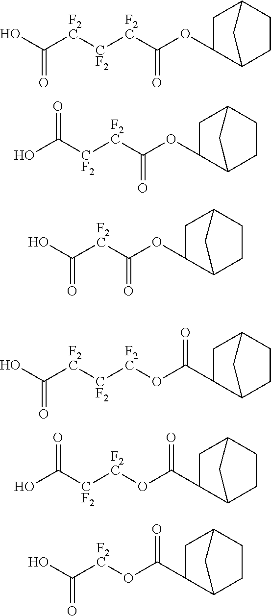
C1C(OC([F2C][CF2][F2C]C(O)=O)=O)C2CCC1C2.C1C(OC([F2C][CF2]C(O)=O)=O)C2CCC1C2.C1C(OC([F2C]C(O)=O)=O)C2CCC1C2.C1C(C(O[F2C][CF2][F2C]C(O)=O)=O)C2CCC1C2.C1C(C(O[F2C][CF2]C(O)=O)=O)C2CCC1C2.C1C(C(O[F2C]C(O)=O)=O)C2CCC1C2
